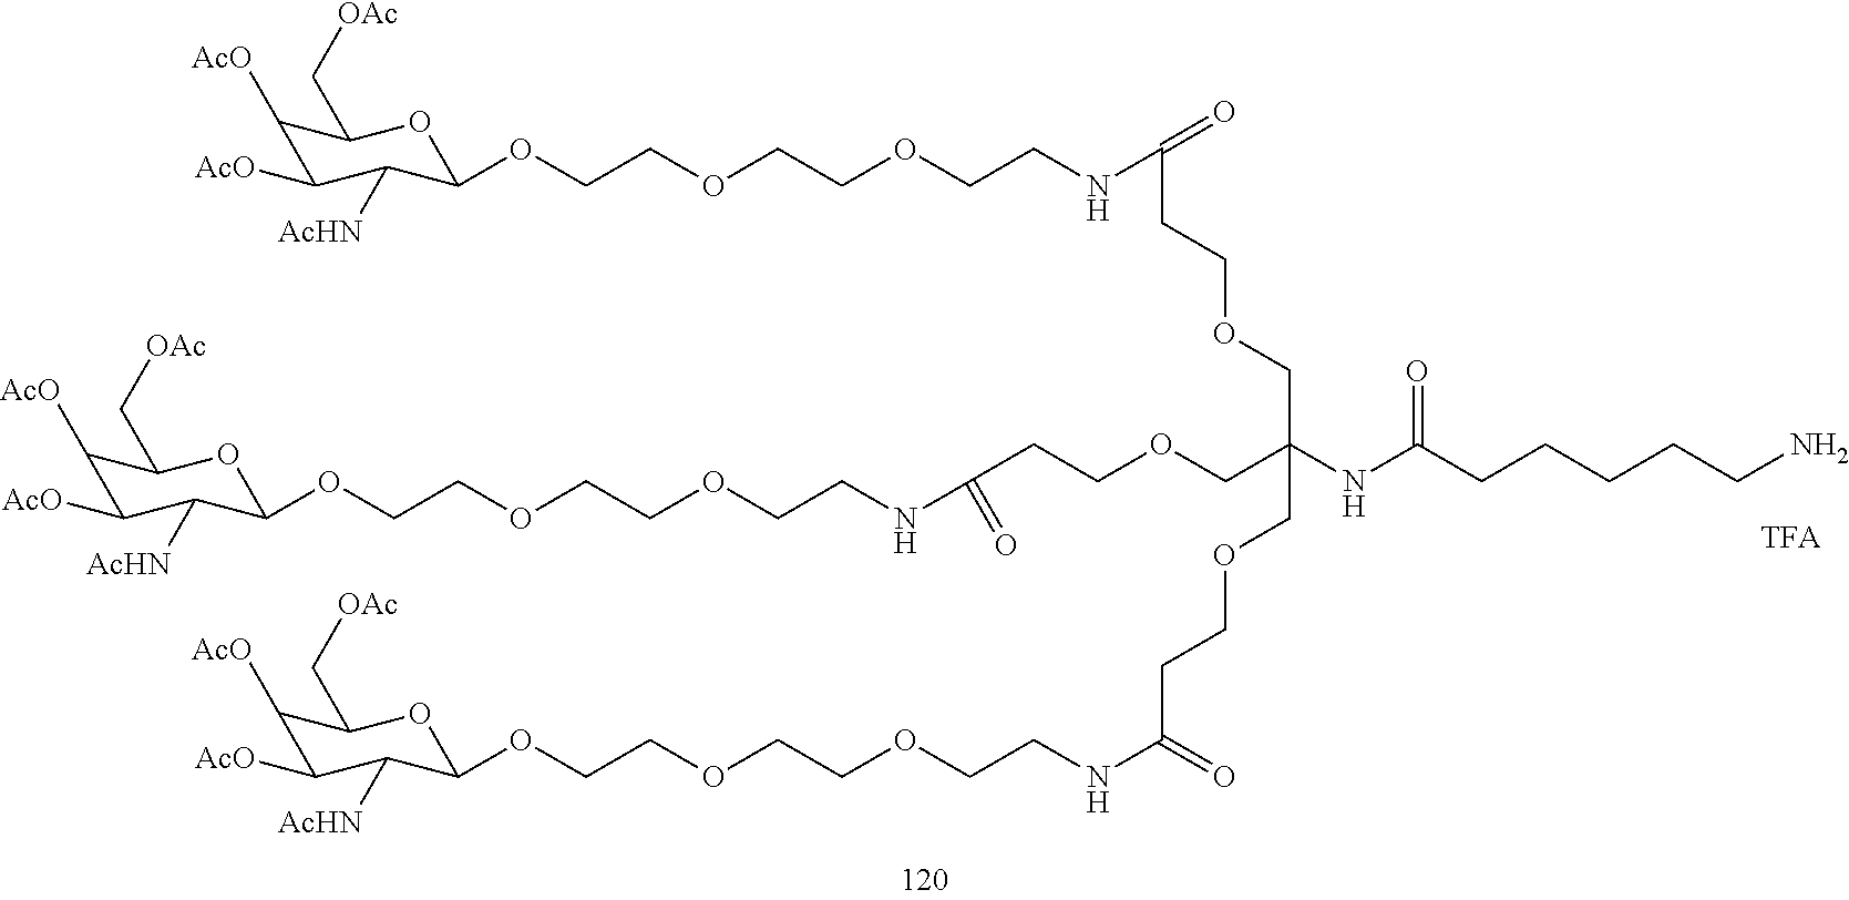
C1([AcO])C([AcO])C([AcHN])C(OCCOCCOCCNC(=O)CCOCC(COCCC(NCCOCCOCCOC2C([AcHN])C([AcO])C([AcO])C(C[OAc])O2)=O)(COCCC(=O)NCCOCCOCCOC2C([AcHN])C([AcO])C([AcO])C(C[OAc])O2)NC(CCCCCN)=O)OC1C[OAc]
